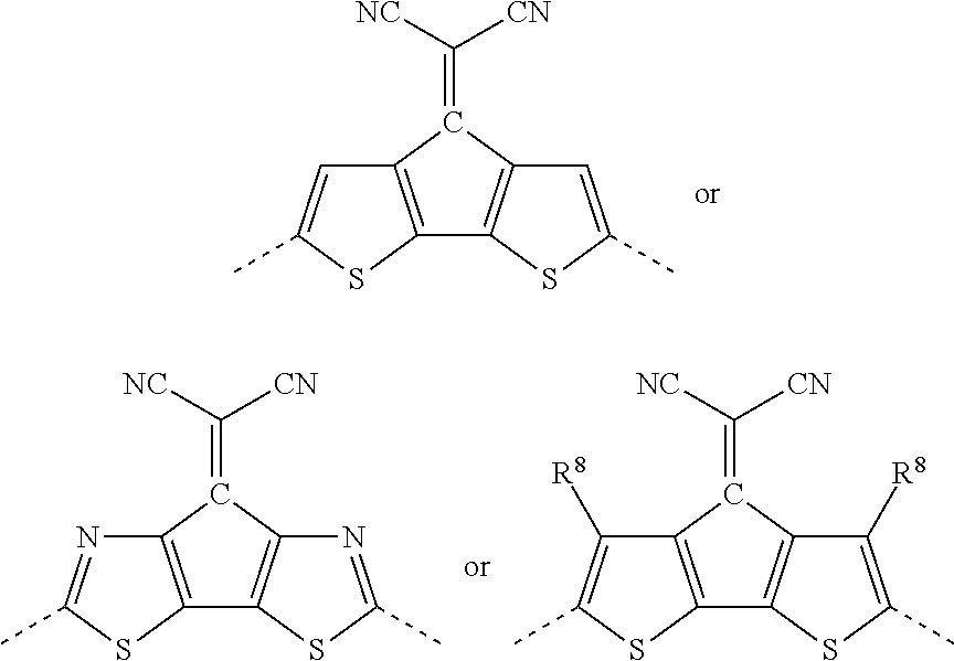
C12=C(SC(C)=C1)C1=C(C2=C([NC])[CN])C=C(C)S1.C12=C(SC(C)=N1)C1=C(C2=C([NC])[CN])N=C(C)S1.C12=C(SC(C)=C1[R8])C1=C(C2=C([NC])[CN])C([R8])=C(C)S1
